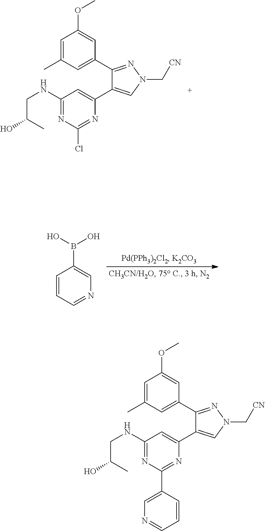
C1=C(C)C=C(C2=NN(C[CN])C=C2C2=CC(NCC(O)C)=NC(Cl)=N2)C=C1OC.B(C1=CN=CC=C1)(O)O.C1=C(C)C=C(C2=NN(C[CN])C=C2C2=CC(NCC(O)C)=NC(C3=CN=CC=C3)=N2)C=C1OC
